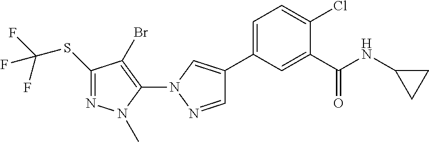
C1(SC(F)(F)F)=NN(C)C(N2N=CC(C3=CC=C(Cl)C(C(NC4CC4)=O)=C3)=C2)=C1Br
